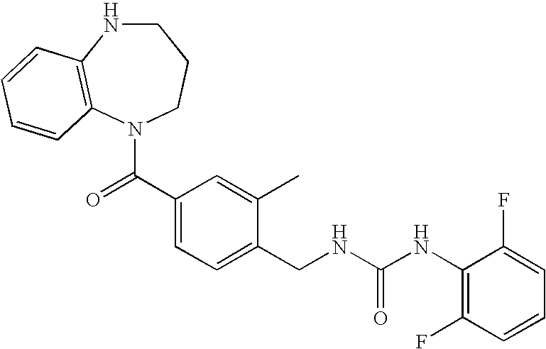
C1NC2=C(N(C(C3=CC=C(CNC(NC4=C(F)C=CC=C4F)=O)C(C)=C3)=O)CC1)C=CC=C2
